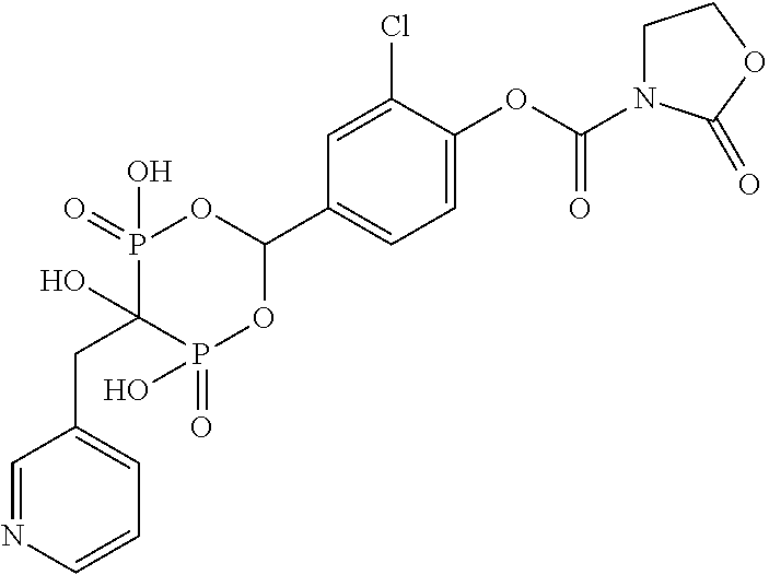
C1=C(OC(N2CCOC2=O)=O)C(Cl)=CC(C2OP(=O)(O)C(O)(CC3=CC=CN=C3)P(=O)(O)O2)=C1
